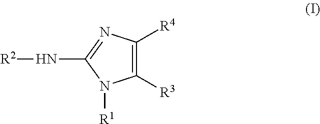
C1([R3])=C([R4])N=C(N[R2])N1[R1]
